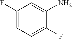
C1(F)=CC=C(F)C(N)=C1
